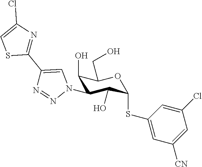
C1(O)C(N2C=C(C3=NC(Cl)=CS3)N=N2)C(O)C(SC2=CC([CN])=CC(Cl)=C2)OC1CO
